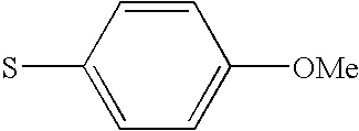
SC1=CC=C([OMe])C=C1
